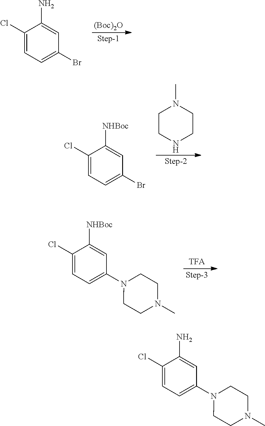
C1(Cl)=CC=C(Br)C=C1N.[(Boc)2O].[Step-1].C1(Cl)=CC=C(N2CCN(C)CC2)C=C1[NHBoc].[TFA].[Step-3].C1(Cl)=CC=C(Br)C=C1[NHBoc].[Step-2].C1CNCCN1C.C1(Cl)=CC=C(N2CCN(C)CC2)C=C1N
